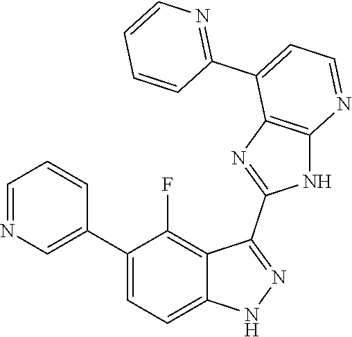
C1=NC=C(C2=CC=C3C(=C2F)C(C2=NC4=C(N2)N=CC=C4C2=NC=CC=C2)=NN3)C=C1
